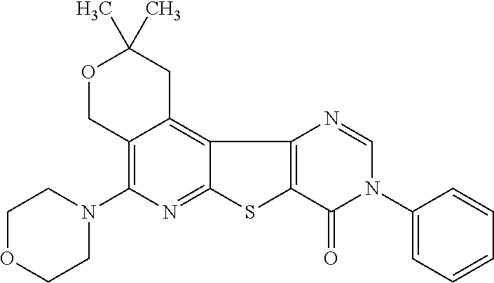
N1(C2=C3C(=C4C(=N2)SC2=C4N=CN(C4=CC=CC=C4)C2=O)CC(C)(C)OC3)CCOCC1
